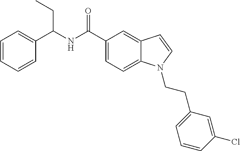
C(NC(C1=CC=C2C(=C1)C=CN2CCC1=CC=CC(Cl)=C1)=O)(CC)C1=CC=CC=C1
